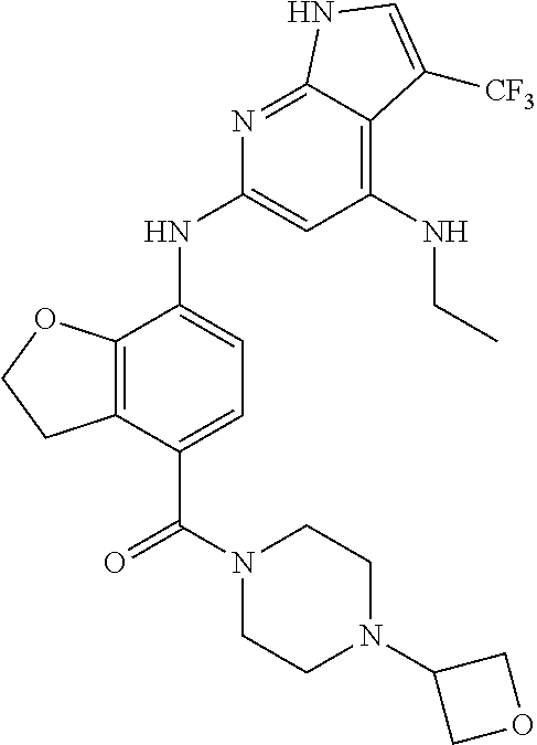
C12=C(C(NC3=CC(NCC)=C4C(=N3)NC=C4[CF3])=CC=C1C(=O)N1CCN(C3COC3)CC1)OCC2
